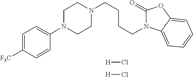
C1=C([F3C])C=CC(N2CCN(CCCCN3C(=O)OC4=CC=CC=C34)CC2)=C1.[H]Cl.[H]Cl
